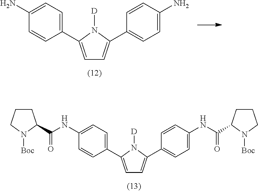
C1(C2=CC=C(C3=CC=C(N)C=C3)N2[D])=CC=C(N)C=C1.C1(C2=CC=C(C3=CC=C(NC(C4CCCN4[Boc])=O)C=C3)N2[D])=CC=C(NC(C2CCCN2[Boc])=O)C=C1
